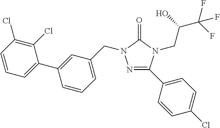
N1=C(C2=CC=C(Cl)C=C2)N(CC(C(F)(F)F)O)C(=O)N1CC1=CC=CC(C2=CC=CC(Cl)=C2Cl)=C1
